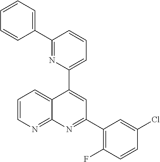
N1=C(C2=CC=CC=C2)C=CC=C1C1=CC(C2=C(F)C=CC(Cl)=C2)=NC2=NC=CC=C12
